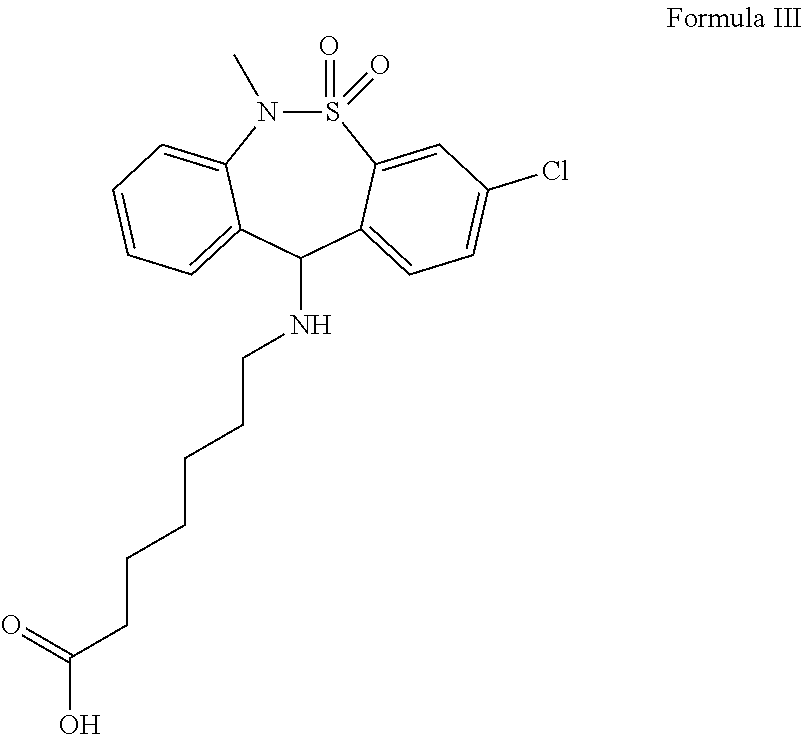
N1(C)S(=O)(=O)C2=CC(Cl)=CC=C2C(NCCCCCCC(O)=O)C2=CC=CC=C12
